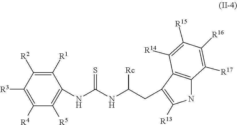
C1([R1])=C([R2])C([R3])=C([R4])C([R5])=C1NC(NC(CC1=C([R13])NC2=C1C([R14])=C([R15])C([R16])=C2[R17])[Rc])=S
